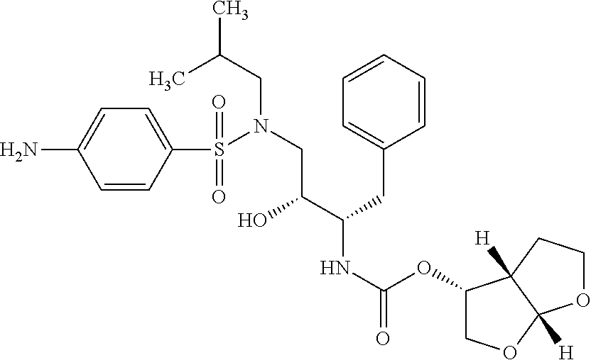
C1=CC(S(N(CC(C(NC(=O)OC2COC3([H])C2([H])CCO3)CC2=CC=CC=C2)O)CC(C)C)(=O)=O)=CC=C1N
